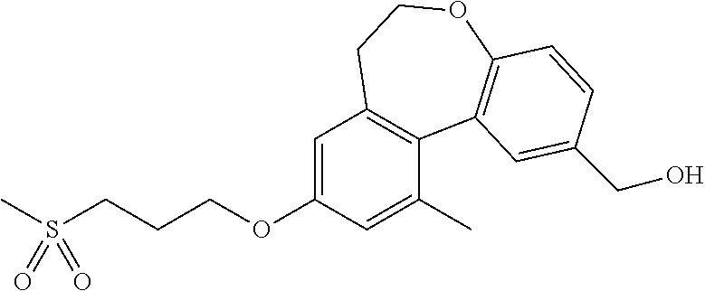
C1=C(OCCCS(C)(=O)=O)C=C(C)C2=C1CCOC1=C2C=C(CO)C=C1
